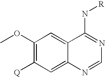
C1(OC)=C([Q])C=C2C(=C1)C(N[R])=NC=N2
